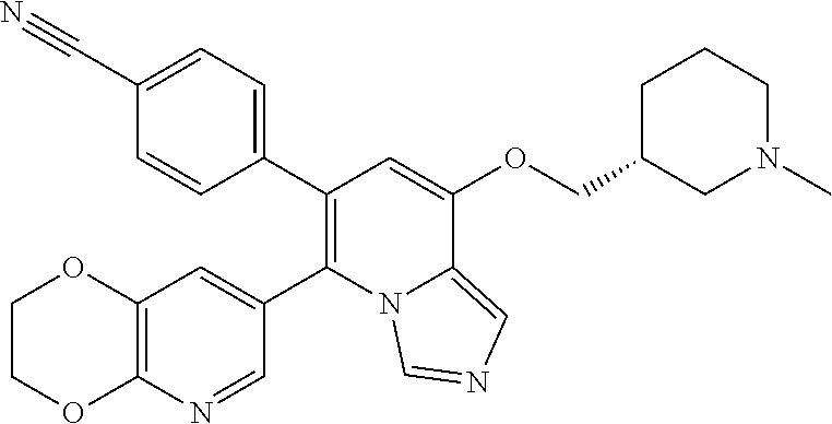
C1(C#N)=CC=C(C2=C(C3=CC4=C(N=C3)OCCO4)N3C(=CN=C3)C(OCC3CN(C)CCC3)=C2)C=C1
